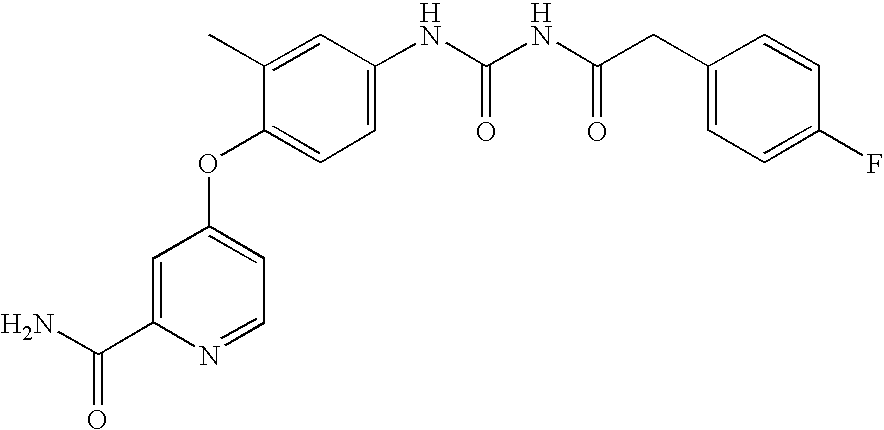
C1=C(C(N)=O)N=CC=C1OC1=CC=C(NC(NC(CC2=CC=C(F)C=C2)=O)=O)C=C1C
